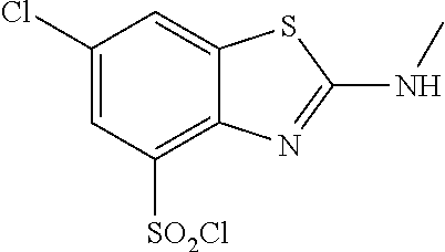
C1(Cl)=CC([SO2Cl])=C2C(=C1)SC(NC)=N2
